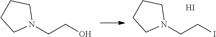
N1(CCI)CCCC1.I.N1(CCO)CCCC1
